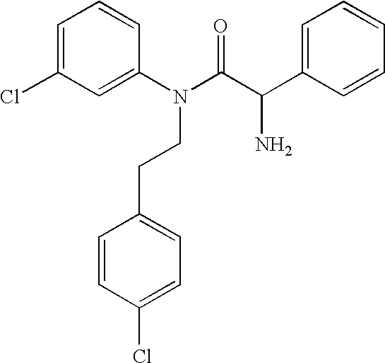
C1=C(Cl)C=C(N(C(C(C2=CC=CC=C2)N)=O)CCC2=CC=C(Cl)C=C2)C=C1
